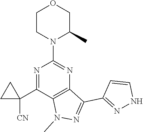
N1=C(C2([CN])CC2)C2=C(N=C1N1C(C)COCC1)C(C1=NNC=C1)=NN2C
